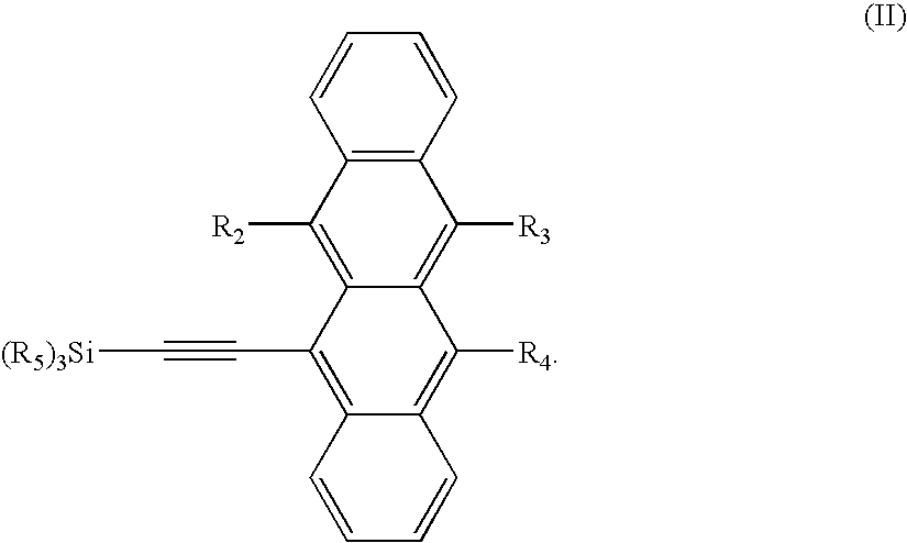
C12=C(C=CC=C1)C([R3])=C1C(=C2[R2])C(C#C[(R5)3Si])=C2C(=C1[R4])C=CC=C2
